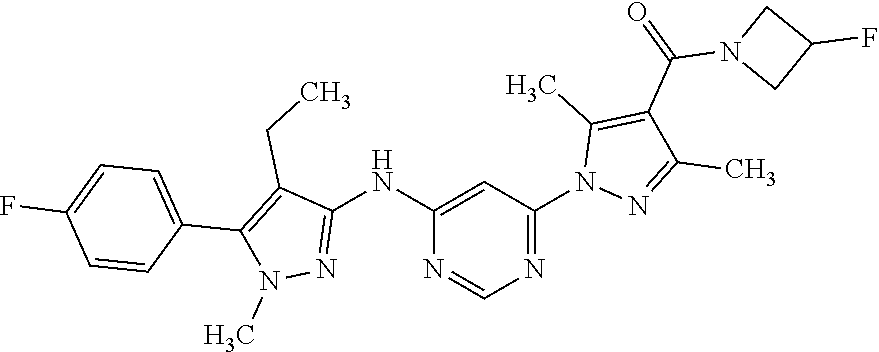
N1=C(N2N=C(C)C(C(=O)N3CC(F)C3)=C2C)C=C(NC2=NN(C)C(C3=CC=C(F)C=C3)=C2CC)N=C1
